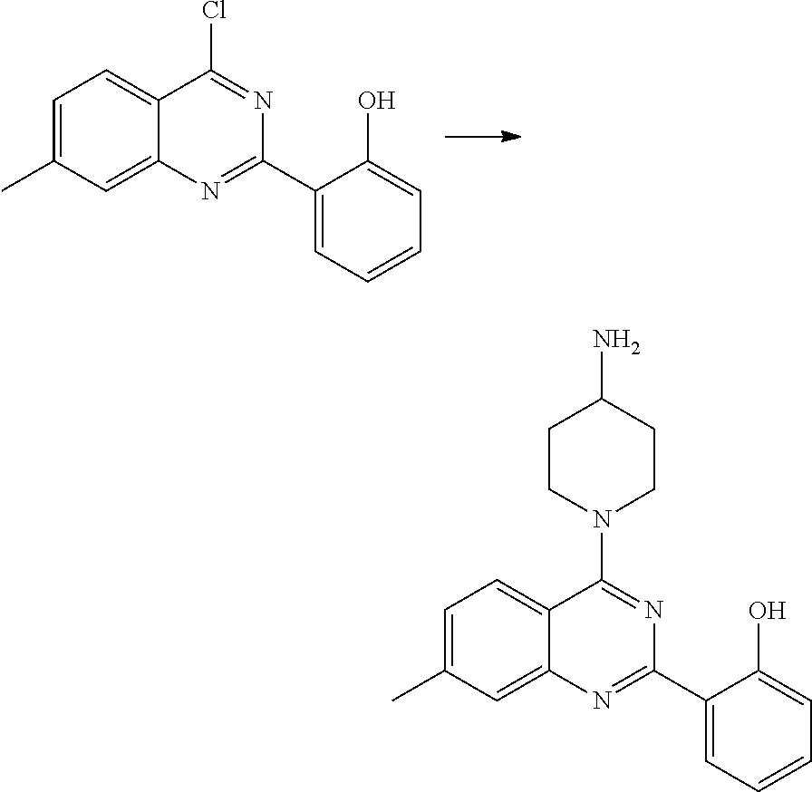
C1=C(C)C=C2C(=C1)C(Cl)=NC(C1=CC=CC=C1O)=N2.C1=C(C)C=C2C(=C1)C(N1CCC(N)CC1)=NC(C1=CC=CC=C1O)=N2
